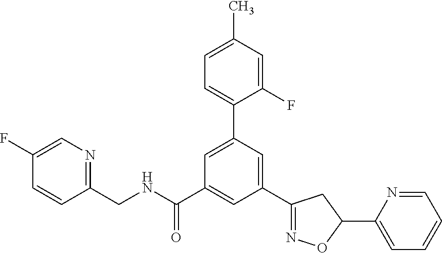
C1(CNC(=O)C2=CC(C3=NOC(C4=CC=CC=N4)C3)=CC(C3=CC=C(C)C=C3F)=C2)=NC=C(F)C=C1
